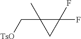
[TsO]CC1(C)CC1(F)F
